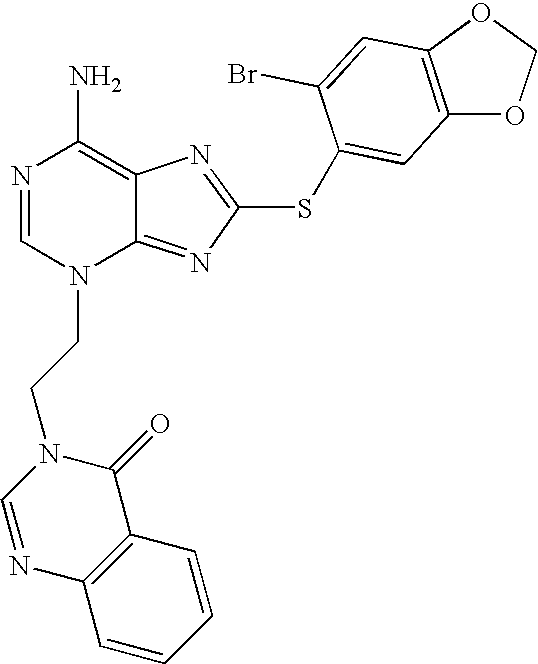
N1=CN(CCN2C=NC3=C(C2=O)C=CC=C3)C2=NC(SC3=CC4=C(OCO4)C=C3Br)=NC2=C1N
